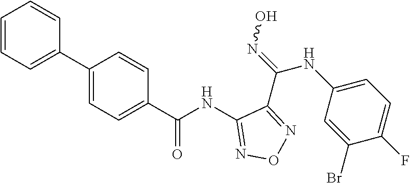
C1(NC(C2=CC=C(C3=CC=CC=C3)C=C2)=O)=NON=C1C(=NO)NC1=CC=C(F)C(Br)=C1
